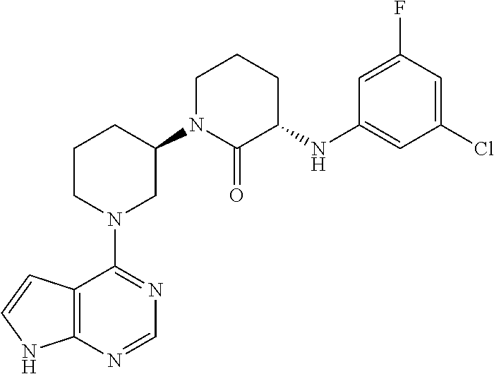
C12=C(N=CN=C1N1CC(N3C(=O)C(NC4=CC(Cl)=CC(F)=C4)CCC3)CCC1)NC=C2
